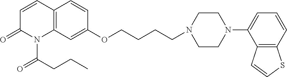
C1=CC2=C(N(C(CCC)=O)C1=O)C=C(OCCCCN1CCN(C3=CC=CC4=C3C=CS4)CC1)C=C2
